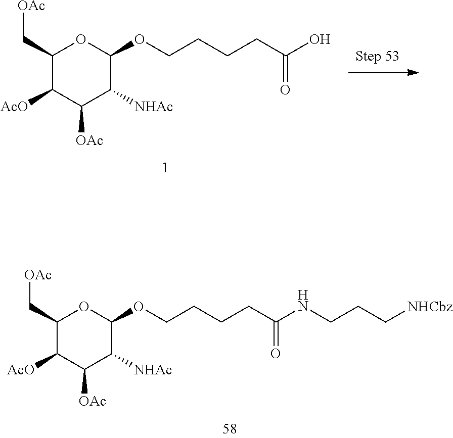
C1(C[OAc])C([AcO])C([OAc])C([NHAc])C(OCCCCC(NCCC[NHCbz])=O)O1.C1(C[OAc])C([AcO])C([OAc])C([NHAc])C(OCCCCC(O)=O)O1
